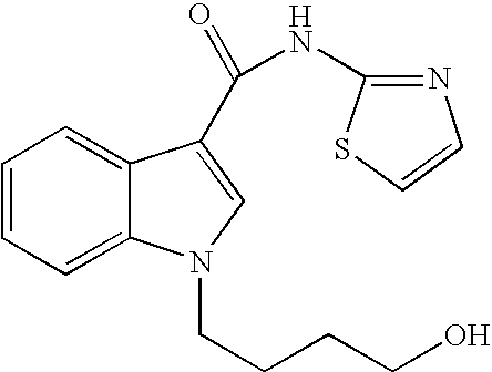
C1=CC=C2C(=C1)C(C(=O)NC1=NC=CS1)=CN2CCCCO
